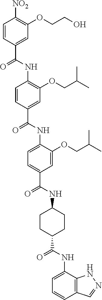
C1=CC(C(NC2=C(OCC(C)C)C=C(C(NC3=CC=C(C(NC4CCC(C(NC5=CC=CC6=C5NN=C6)=O)CC4)=O)C=C3OCC(C)C)=O)C=C2)=O)=CC(OCCO)=C1[NO2]
